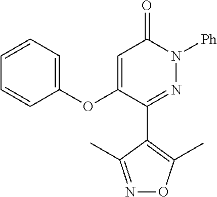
C1=C(OC2=CC=CC=C2)C(C2=C(C)ON=C2C)=NN([Ph])C1=O
